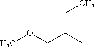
COCC(CC)C
